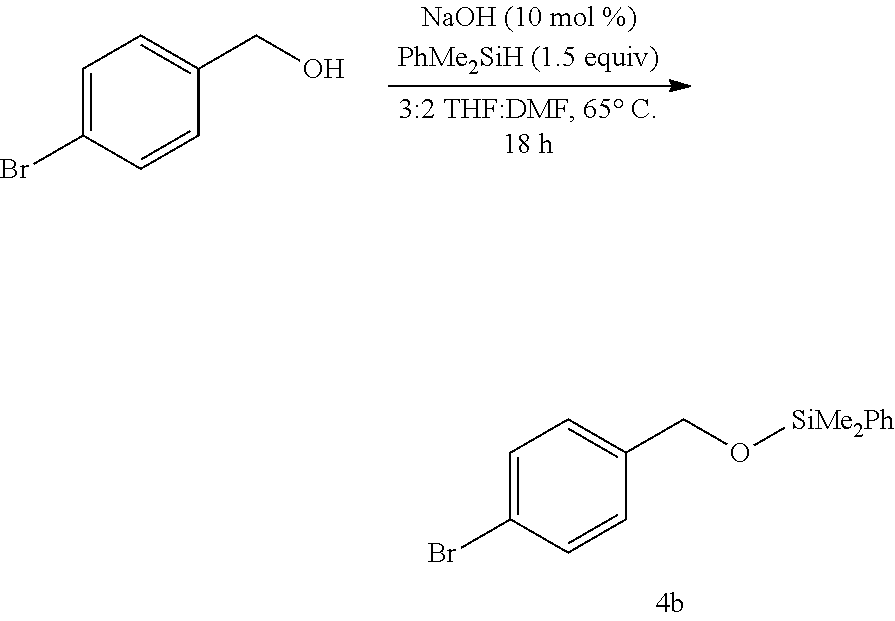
C1=C(Br)C=CC(CO[SiMe2Ph])=C1.C1=C(Br)C=CC(CO)=C1
